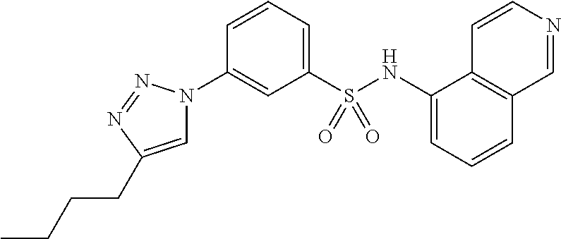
C1(S(NC2=CC=CC3=C2C=CN=C3)(=O)=O)=CC=CC(N2C=C(CCCC)N=N2)=C1
